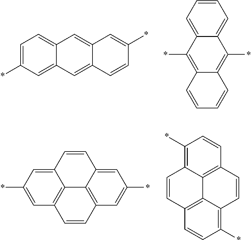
C1=C(*)C=C2C(=C1)C=C1C(=C2)C=CC(*)=C1.C1=CC=C2C(=C1)C(*)=C1C(=C2*)C=CC=C1.C12=CC(*)=CC3=C1C1=C(C=C3)C=C(*)C=C1C=C2.C1(*)=C2C3=C(C=C1)C=CC1=C(*)C=CC(=C31)C=C2
